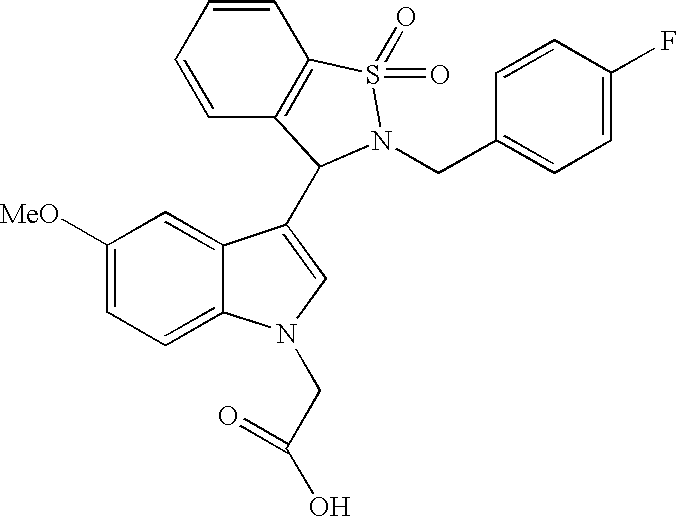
C1([MeO])=CC=C2C(=C1)C(C1C3=C(C=CC=C3)S(=O)(=O)N1CC1=CC=C(F)C=C1)=CN2CC(O)=O
